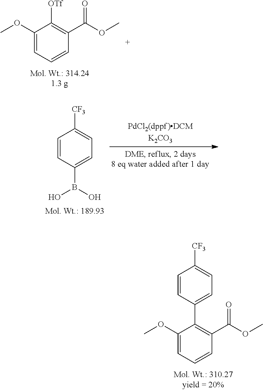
C1(OC)=CC=CC(C(OC)=O)=C1[OTf].C1=CC(B(O)O)=CC=C1[CF3].C1(OC)=CC=CC(C(OC)=O)=C1C1=CC=C([CF3])C=C1
